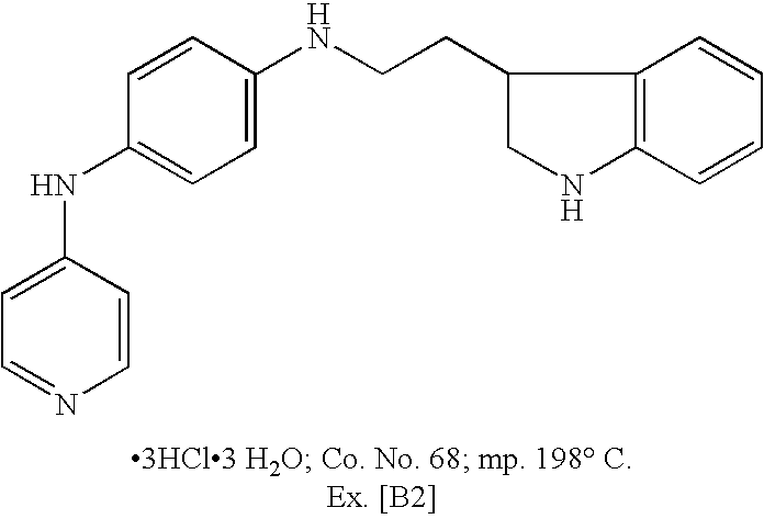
C1=C(NC2=CC=C(NCCC3CNC4=C3C=CC=C4)C=C2)C=CN=C1
